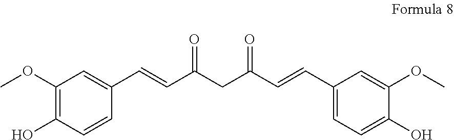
C1=CC(C=CC(CC(C=CC2=CC=C(O)C(OC)=C2)=O)=O)=CC(OC)=C1O
